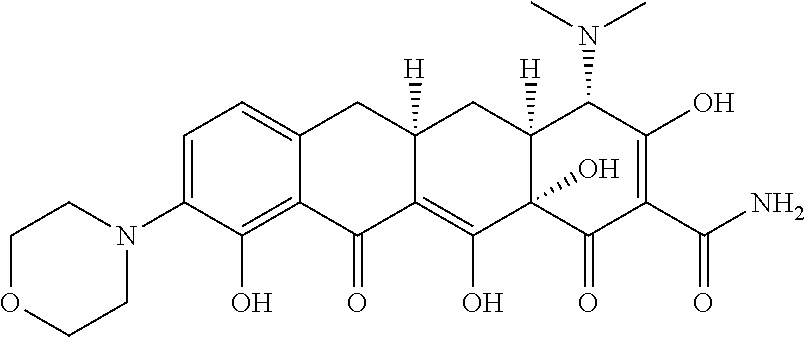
C1=C(N2CCOCC2)C(O)=C2C(=C1)CC1([H])C(=C(O)C3(O)C([H])(C1)C(N(C)C)C(O)=C(C(N)=O)C3=O)C2=O
